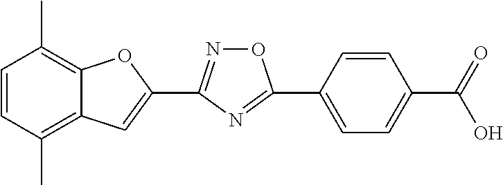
C1=CC(C)=C2C(=C1C)OC(C1=NOC(C3=CC=C(C(=O)O)C=C3)=N1)=C2
